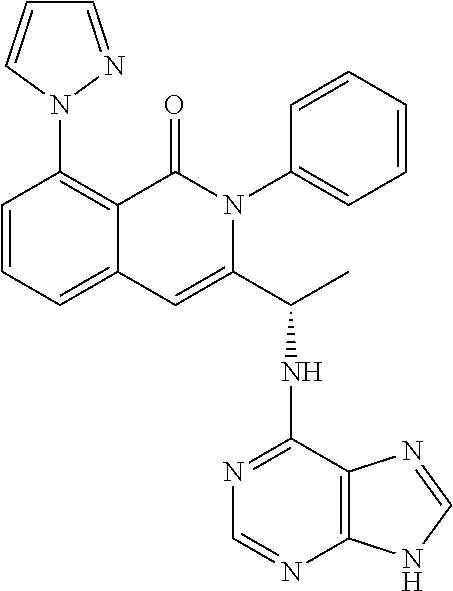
C1=CC=C2C(=C1N1N=CC=C1)C(=O)N(C1=CC=CC=C1)C(C(C)NC1=NC=NC3=C1N=CN3)=C2
